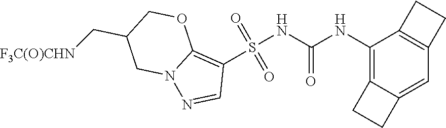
S(NC(NC1=C2C(=CC3=C1CC3)CC2)=O)(C1=C2N(N=C1)CC(C[F3C(O)CHN])CO2)(=O)=O
